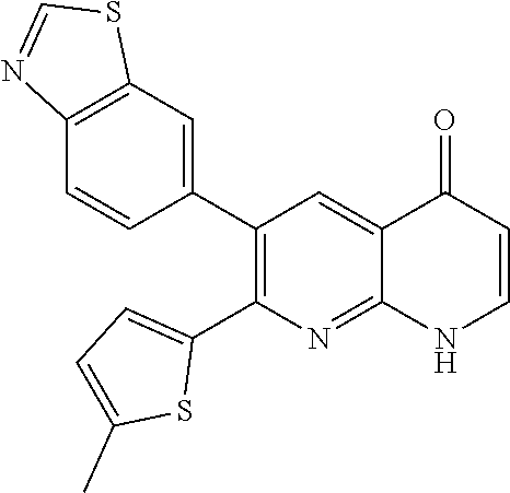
C12=C(C=C(C3=C(C4=CC=C(C)S4)N=C4C(=C3)C(=O)C=CN4)C=C1)SC=N2
